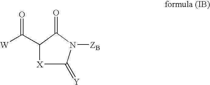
[X]1C(=[Y])N([ZB])C(=O)C1C([W])=O
